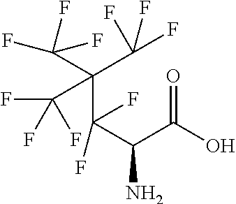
FC(C(C(F)(C(C(O)=O)N)F)(C(F)(F)F)C(F)(F)F)(F)F
